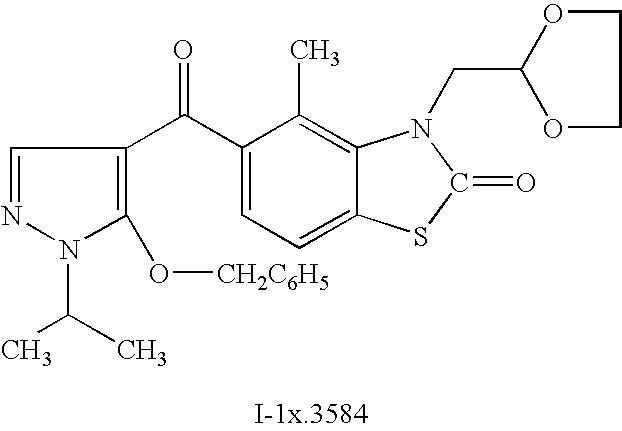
C1=NN(C(C)C)C(O[CH2C6H5])=C1C(C1=CC=C2C(=C1C)N(CC1OCCO1)C(=O)S2)=O
